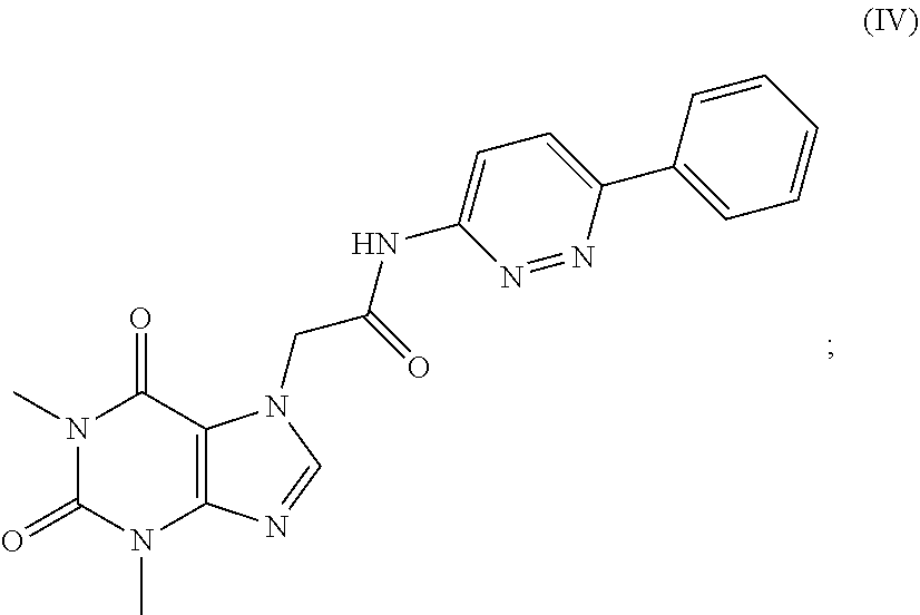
N1(C)C(=O)N(C)C2=C(C1=O)N(CC(NC1=CC=C(C3=CC=CC=C3)N=N1)=O)C=N2
